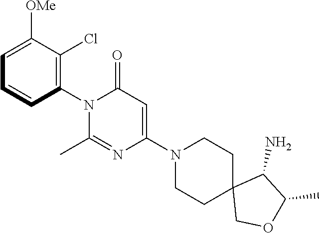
C1=C([OMe])C(Cl)=C(N2C(C)=NC(N3CCC4(CC3)COC(C)C4N)=CC2=O)C=C1
